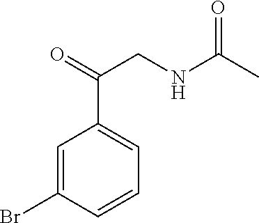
C1=C(Br)C=CC=C1C(=O)CNC(C)=O
